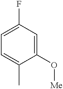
C1=C(F)C=C(O[Me])C(C)=C1
